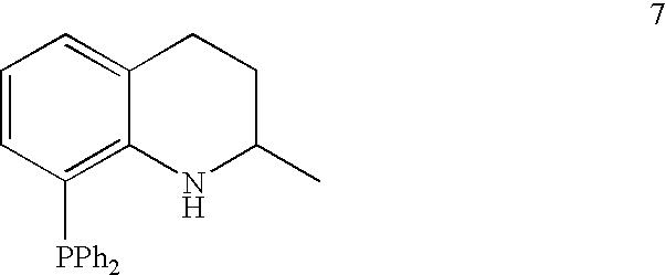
C1=CC([PPh2])=C2C(=C1)CCC(C)N2
